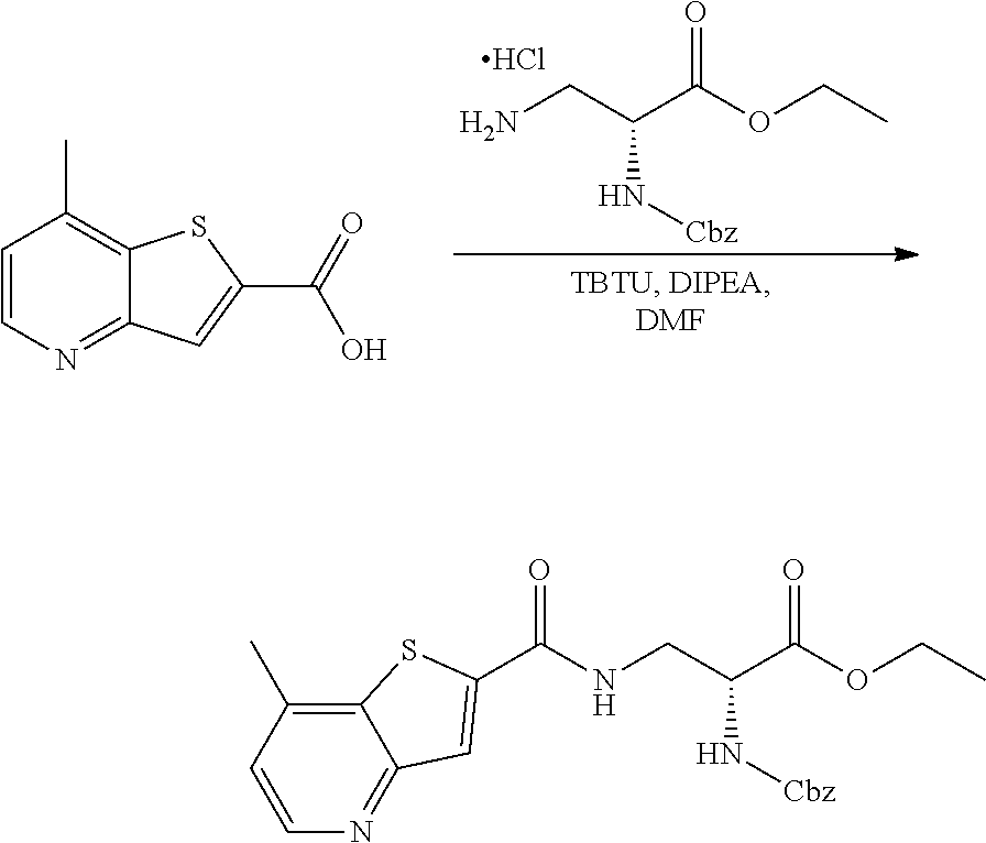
C1(C)=C2SC(C(=O)O)=CC2=NC=C1.NCC(C(=O)OCC)N[Cbz].Cl.C1(C)=C2SC(C(=O)NCC(C(=O)OCC)N[Cbz])=CC2=NC=C1
